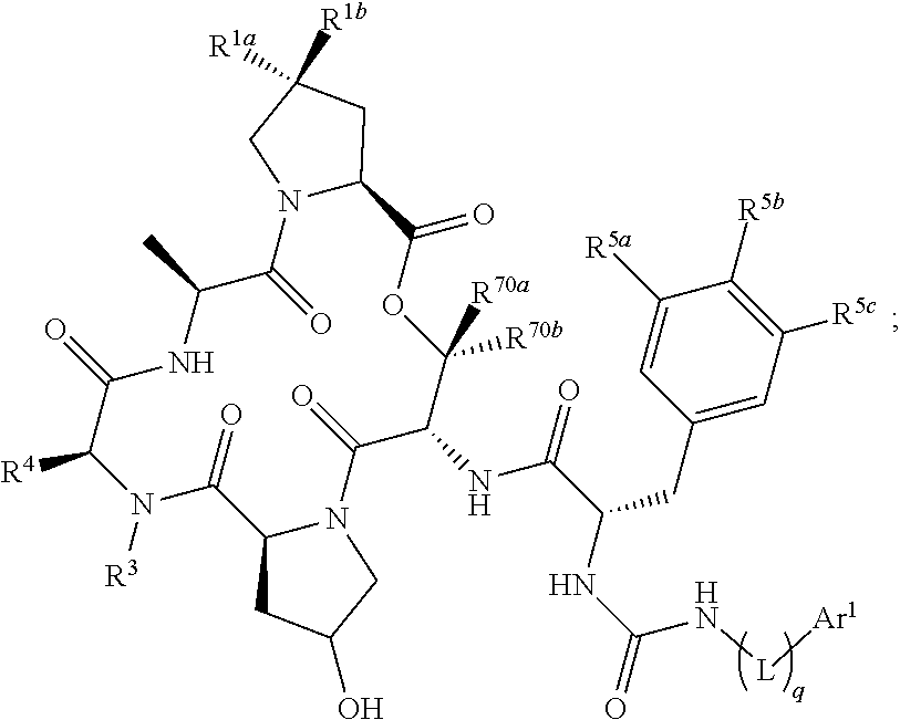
C1([R5a])=CC(CC(C(NC2C([R70a])([R70b])OC(=O)C3N(C(=O)C(C)NC(=O)C([R4])N([R3])C(=O)C4N(C2=O)CC(O)C4)CC([R1a])([R1b])C3)=O)NC(N[L][Ar1])=O)=CC([R5c])=C1[R5b]
